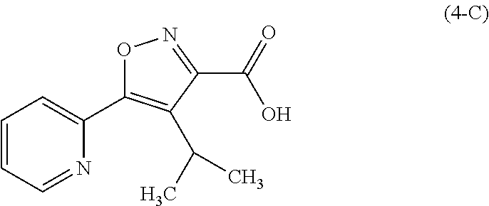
N1=CC=CC=C1C1=C(C(C)C)C(C(=O)O)=NO1
